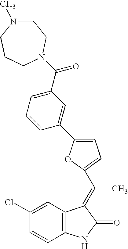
C1(Cl)=CC2=C(C=C1)NC(=O)C2=C(C1=CC=C(C2=CC(C(=O)N3CCCN(C)CC3)=CC=C2)O1)C
